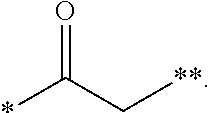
O=C(C[**])*
